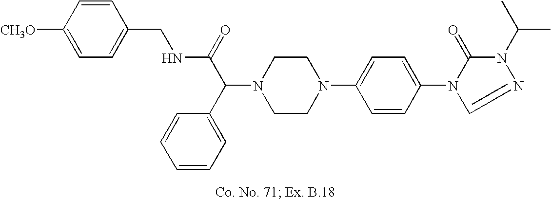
N1(C(C2=CC=CC=C2)C(=O)NCC2=CC=C([CH3O])C=C2)CCN(C2=CC=C(N3C(=O)N(C(C)C)N=C3)C=C2)CC1
